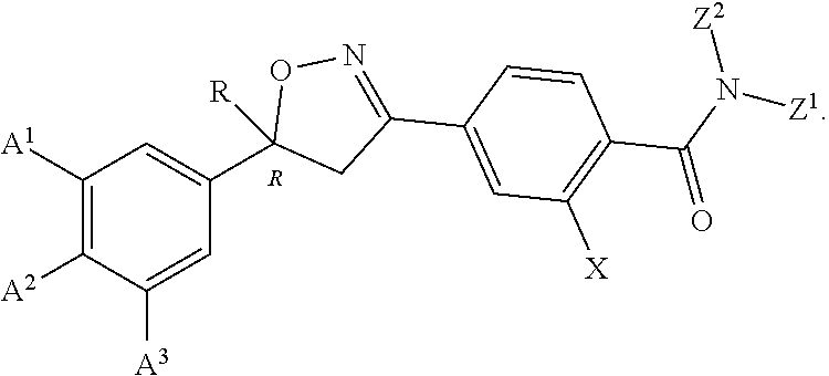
C1([A1])=C([A2])C([A3])=CC(C2([R])CC(C3=CC([X])=C(C(N([Z1])[Z2])=O)C=C3)=NO2)=C1.[R]
